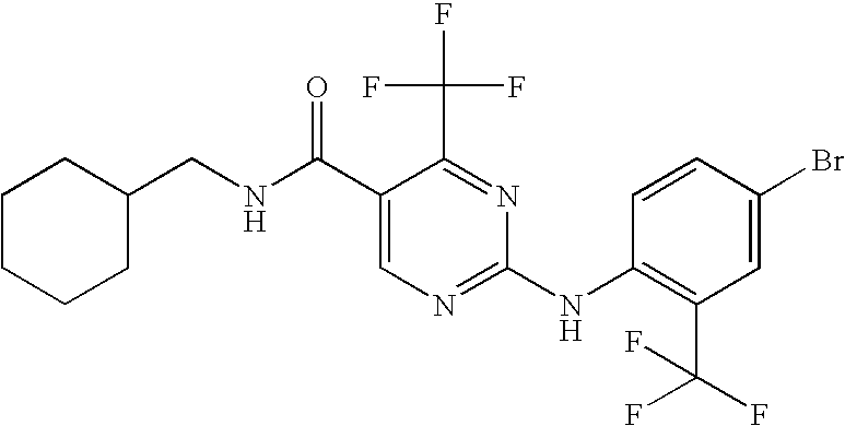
C(NC(C1=CN=C(NC2=C(C(F)(F)F)C=C(Br)C=C2)N=C1C(F)(F)F)=O)C1CCCCC1
